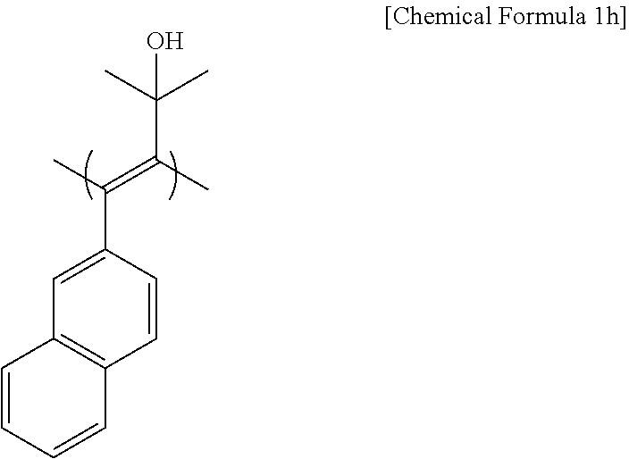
C(C1=CC2=C(C=C1)C=CC=C2)(C)=C(C)C(C)(C)O
